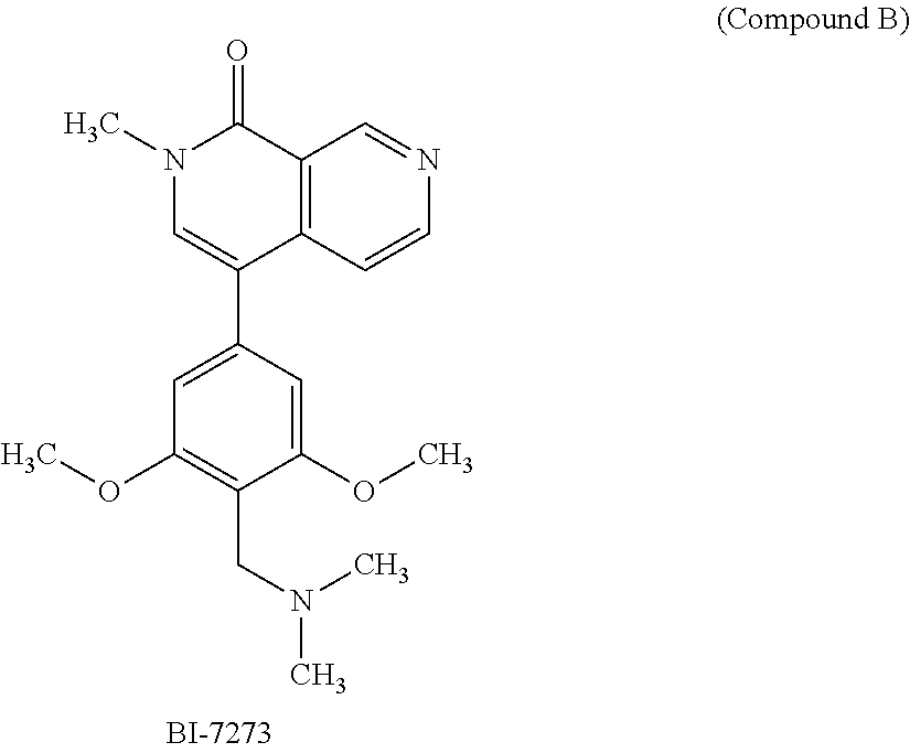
N(C)(CC1=C(OC)C=C(C2=CN(C)C(=O)C3=C2C=CN=C3)C=C1OC)C
